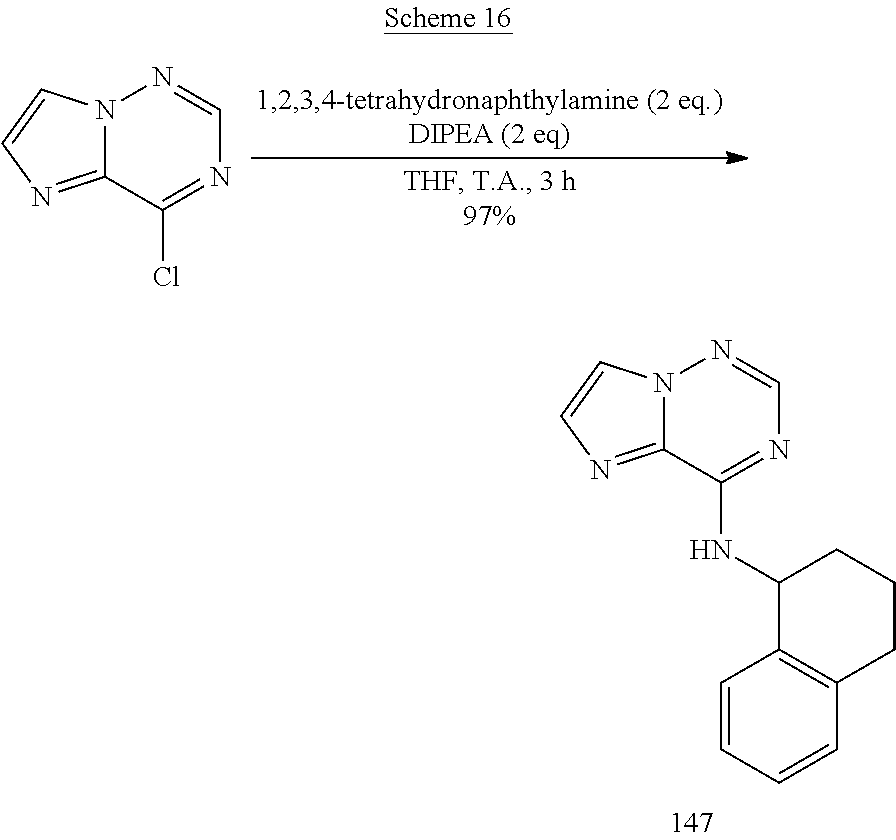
N12C(=NC=C1)C(Cl)=NC=N2.N12C(=NC=C1)C(NC1C3=C(CCC1)C=CC=C3)=NC=N2
